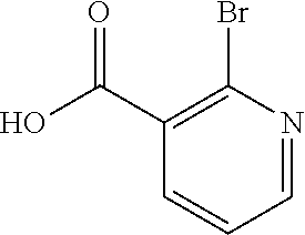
C1(C(O)=O)=C(Br)N=CC=C1
